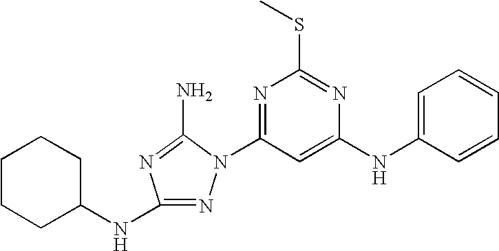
N1=C(NC2CCCCC2)N=C(N)N1C1=NC(SC)=NC(NC2=CC=CC=C2)=C1
